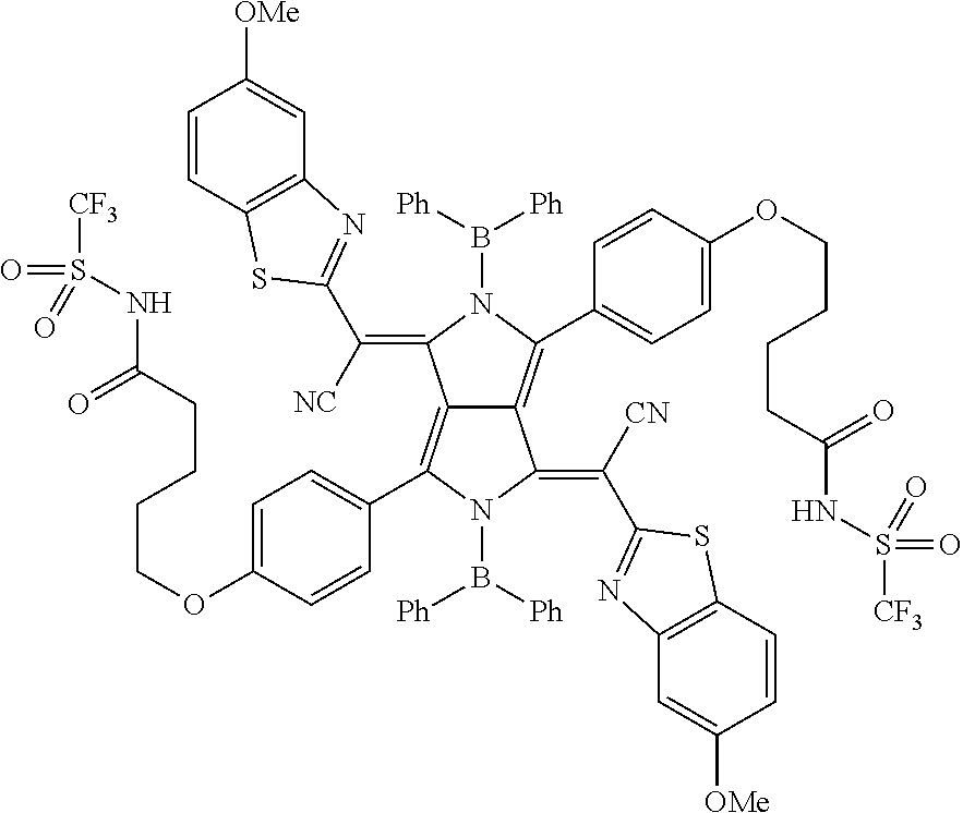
C1=CC2=C(C=C1[OMe])N=C(C([NC])=C1C3=C(C4=CC=C(OCCCCC(NS([CF3])(=O)=O)=O)C=C4)N(B([Ph])[Ph])C(=C([CN])C4=NC5=C(C=CC([OMe])=C5)S4)C3=C(C3=CC=C(OCCCCC(NS(=O)(=O)[CF3])=O)C=C3)N1B([Ph])[Ph])S2
